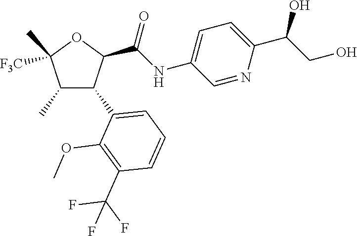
C1(C)C(C2=CC=CC(C(F)(F)F)=C2OC)C(C(NC2=CC=C(C(CO)O)N=C2)=O)OC1(C)[F3C]
